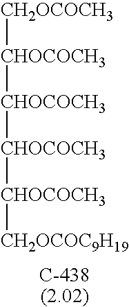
[CH2OCOCH3][CHOCOCH3][CHOCOCH3][CHOCOCH3][CHOCOCH3][CH2OCOC9H19]
